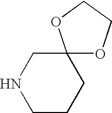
C12(CNCCC1)OCCO2
